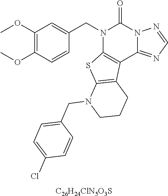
C1(OC)=C(OC)C=CC(CN2C3=C(C4=NC=NN4C2=O)C2=C(S3)N(CC3=CC=C(Cl)C=C3)CCC2)=C1.[C26H24ClN5O3S]
